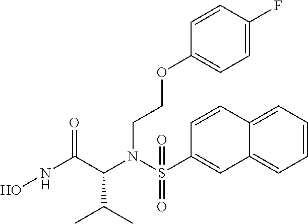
C(N(C(C(C)C)C(NO)=O)S(C1=CC2=CC=CC=C2C=C1)(=O)=O)COC1=CC=C(F)C=C1
